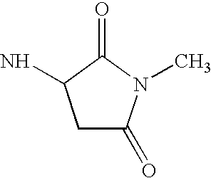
C1C(=O)N(C)C(=O)C1N
